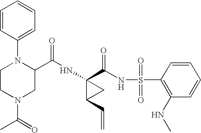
C1=CC(N2CCN(C(=O)C)CC2C(NC2(C(NS(C3=C(NC)C=CC=C3)(=O)=O)=O)C(C=C)C2)=O)=CC=C1
